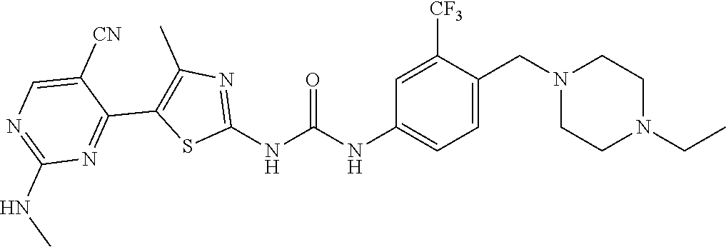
C1=C(CN2CCN(CC)CC2)C([CF3])=CC(NC(NC2=NC(C)=C(C3=NC(NC)=NC=C3[CN])S2)=O)=C1
